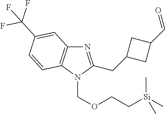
C(C1CC(C=O)C1)C1=NC2=C(C=CC(C(F)(F)F)=C2)N1COCC[Si](C)(C)C
